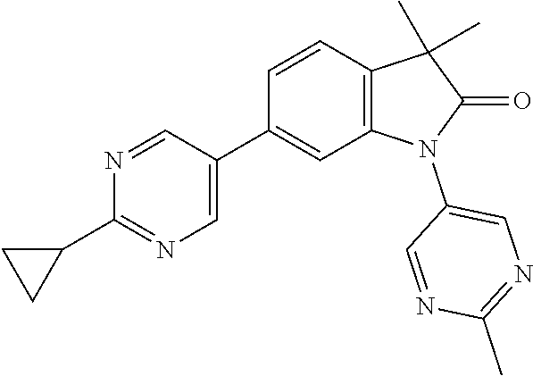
C1=NC(C2CC2)=NC=C1C1=CC2=C(C=C1)C(C)(C)C(=O)N2C1=CN=C(C)N=C1
